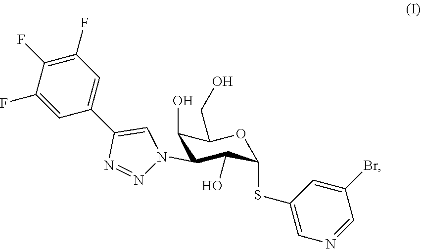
C1=C(F)C(F)=C(F)C=C1C1=CN(C2C(O)C(CO)OC(SC3=CN=CC(Br)=C3)C2O)N=N1
